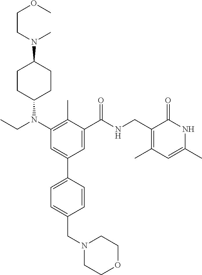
C1CC(N(CC)C2=C(C)C(C(=O)NCC3=C(C)C=C(C)NC3=O)=CC(C3=CC=C(CN4CCOCC4)C=C3)=C2)CCC1N(C)CCOC
